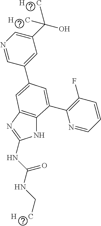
N1C2=C(N=C1NC(NC[H      C])=O)C=C(C1=CC(C(O)([H      C])[H      C])=CN=C1)C=C2C1=C(F)C=CC=N1
